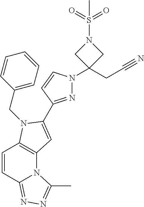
C1=CC2=NN=C(C)N2C2=C1N(CC1=CC=CC=C1)C(C1=NN(C3(CC#N)CN(S(=O)(=O)C)C3)C=C1)=C2
